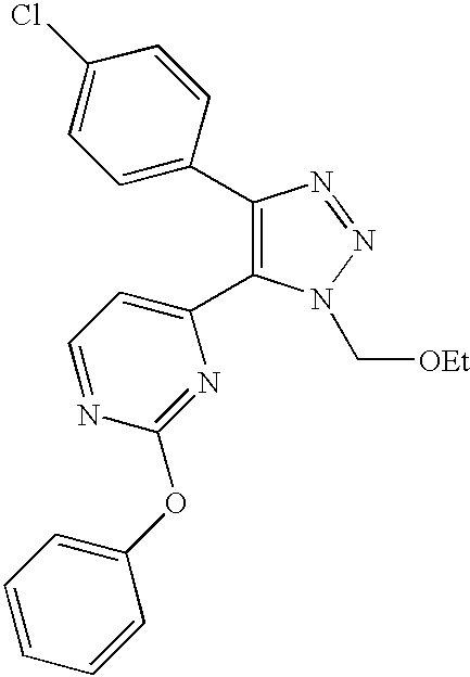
C1(C2=CC=C(Cl)C=C2)=C(C2=CC=NC(OC3=CC=CC=C3)=N2)N(C[OEt])N=N1
